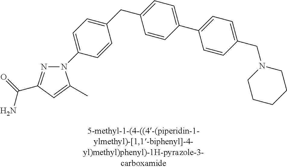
C1=C(CC2=CC=C(C3=CC=C(CN4CCCCC4)C=C3)C=C2)C=CC(N2N=C(C(N)=O)C=C2C)=C1
